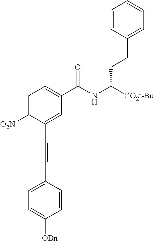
C1=C([O2N])C(C#CC2=CC=C([OBn])C=C2)=CC(C(NC([CO2t-Bu])CCC2=CC=CC=C2)=O)=C1
